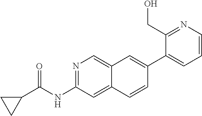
N1=C(NC(C2CC2)=O)C=C2C(=C1)C=C(C1=CC=CN=C1CO)C=C2
